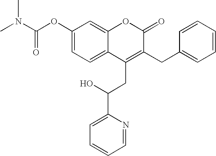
C1=CC=CC(CC2=C(CC(C3=CC=CC=N3)O)C3=CC=C(OC(N(C)C)=O)C=C3OC2=O)=C1
